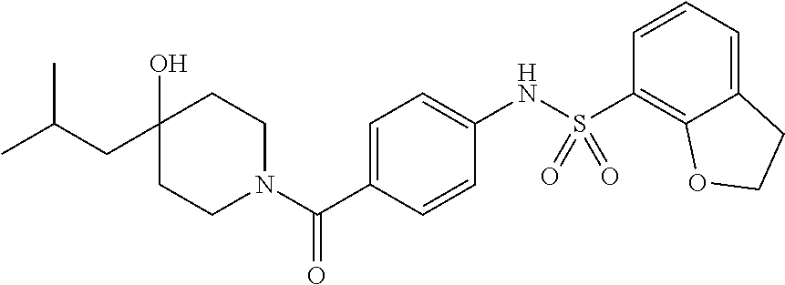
C1CN(C(C2=CC=C(NS(C3=C4C(=CC=C3)CCO4)(=O)=O)C=C2)=O)CCC1(O)CC(C)C
